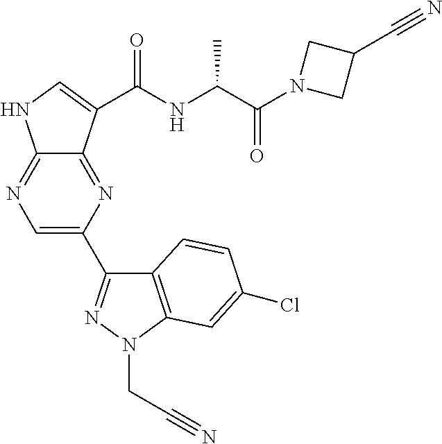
C12=NC(C3=NN(CC#N)C4=C3C=CC(Cl)=C4)=CN=C1NC=C2C(NC(C(N1CC(C#N)C1)=O)C)=O
